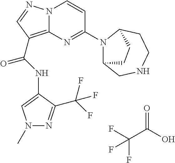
N12C(=C(C(NC3=CN(C)N=C3C(F)(F)F)=O)C=N1)N=C(N1C3CNCCC1CC3)C=C2.FC(C(O)=O)(F)F
